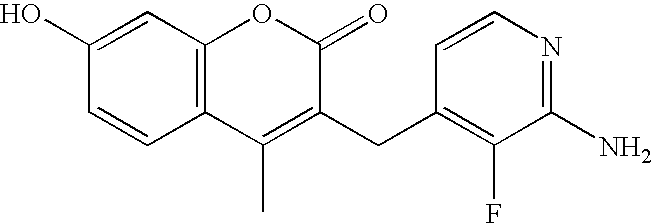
C1(O)=CC2=C(C=C1)C(C)=C(CC1=C(F)C(N)=NC=C1)C(=O)O2
